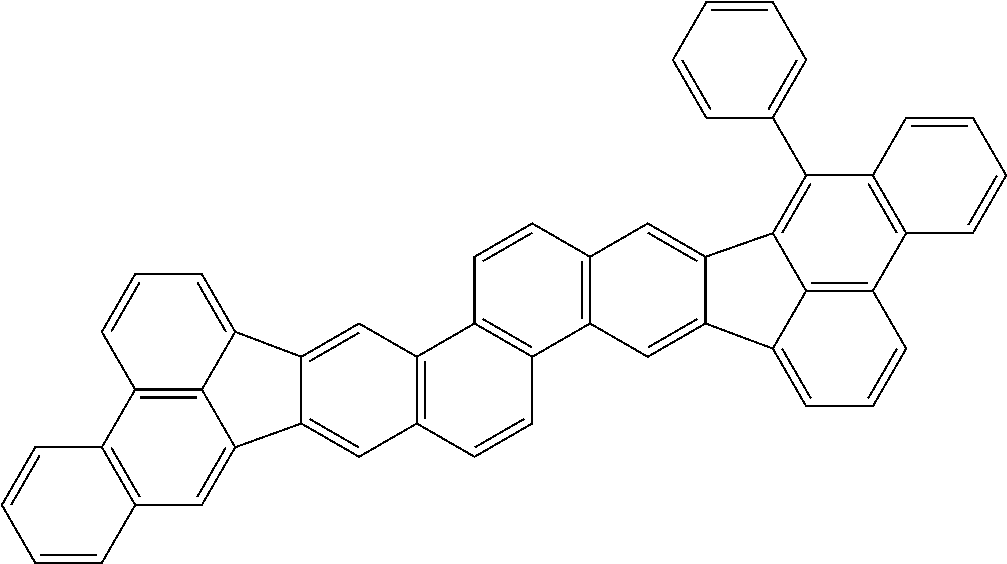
C12=C(C=C3C4=C1C=CC=C4C1=CC4=C(C=CC5=C4C=CC4=C5C=C5C(=C4)C4=C(C6=CC=CC=C6)C6=C(C7=C4C5=CC=C7)C=CC=C6)C=C31)C=CC=C2
